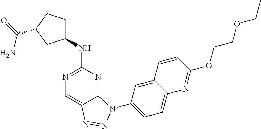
C1(NC2=NC=C3C(=N2)N(C2=CC=C4C(=C2)C=CC(OCCOCC)=N4)N=N3)CCC(C(=O)N)C1
